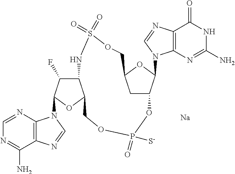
C1=NC2=C(C(N)=N1)N=CN2C1C(F)C2C(O1)COP([S-])(=O)OC1CC(OC1N1C3=C(C(=O)NC(N)=N3)N=C1)COS(=O)(=O)N2.[Na]
